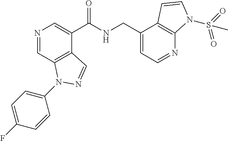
N1=CC2=C(C(C(NCC3=CC=NC4=C3C=CN4S(=O)(=O)C)=O)=C1)C=NN2C1=CC=C(F)C=C1
